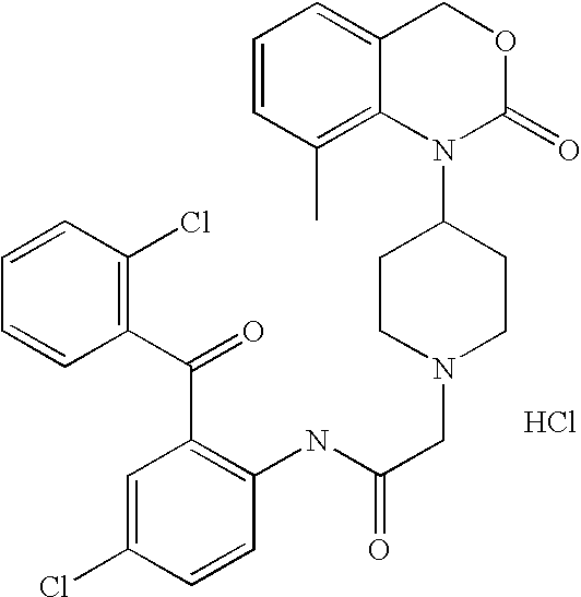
C1=CC(Cl)=C(C(=O)C2=C(NC(CN3CCC(N4C(=O)OCC5=CC=CC(C)=C45)CC3)=O)C=CC(Cl)=C2)C=C1.Cl
